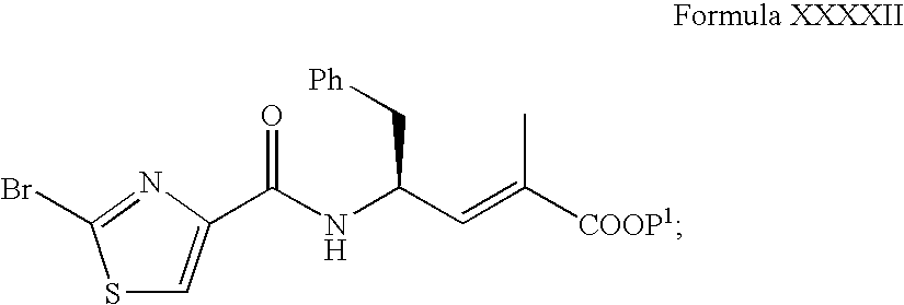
S1C=C(C(NC(C=C([COOP1])C)C[Ph])=O)N=C1Br
